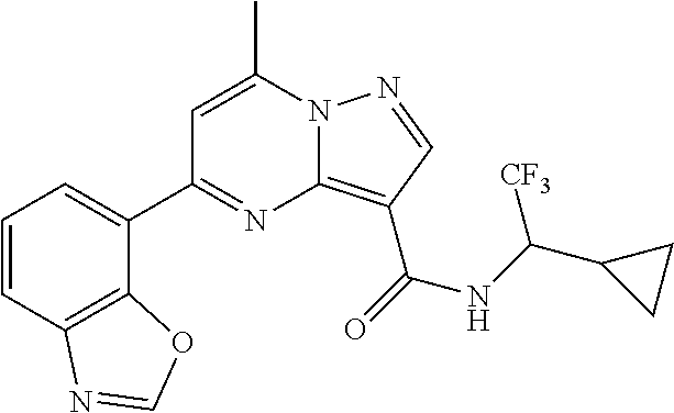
C1=C(C)N2C(=C(C(=O)NC(C3CC3)[CF3])C=N2)N=C1C1=CC=CC2=C1OC=N2
